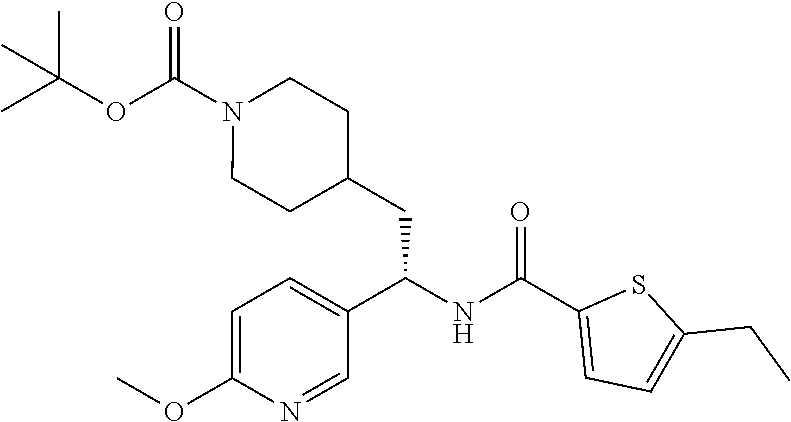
O(C(N1CCC(CC(NC(C2=CC=C(CC)S2)=O)C2=CC=C(OC)N=C2)CC1)=O)C(C)(C)C
